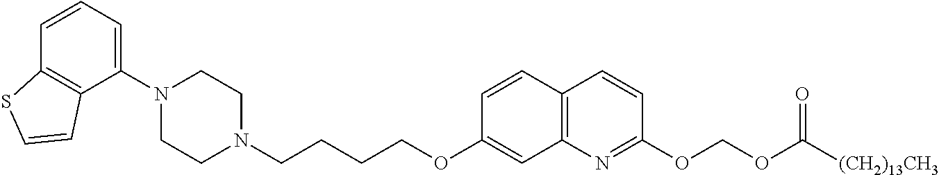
C1=CC2=C(C(N3CCN(CCCCOC4=CC5=C(C=C4)C=CC(OCOC([(CH2)13CH3])=O)=N5)CC3)=C1)C=CS2
